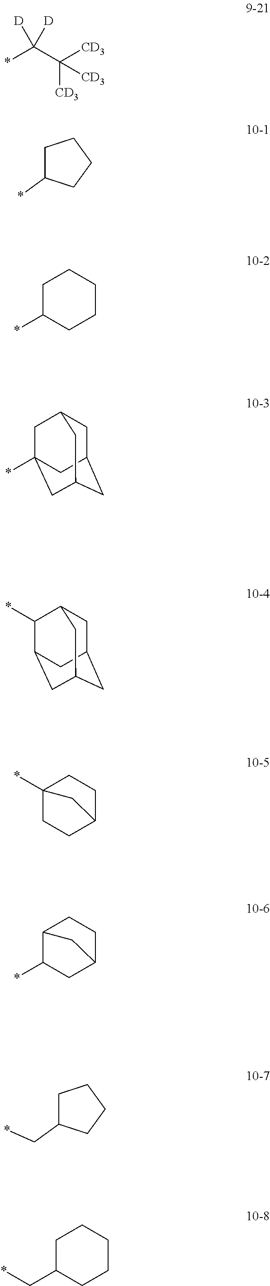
*C(C([CD3])([CD3])[CD3])([D])[D].C1C(*)CCC1.C1C(*)CCCC1.C1C2CC3CC(*)(CC1C3)C2.C1C2CC3CC(C(*)C1C3)C2.C12(*)CCC(CC1)C2.C12C(*)CC(CC1)C2.C1C(C*)CCC1.C1C(C*)CCCC1
